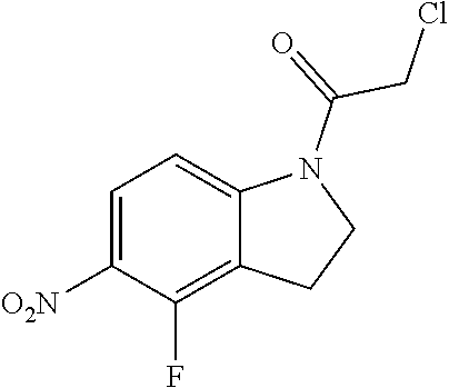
C(N1C2=CC=C([O2N])C(F)=C2CC1)(=O)CCl
